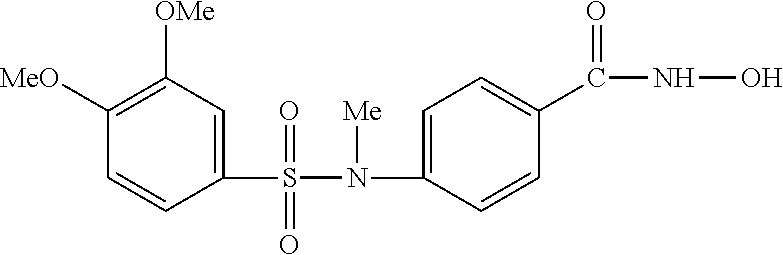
C1([MeO])=C([OMe])C=C(S(=O)(=O)N(C2=CC=C(C(=O)NO)C=C2)[Me])C=C1
